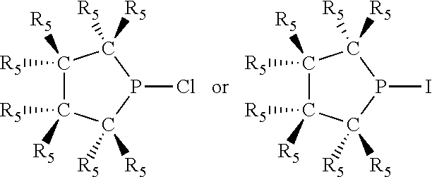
C1([R5])([R5])C([R5])([R5])C([R5])([R5])P(Cl)C1([R5])[R5].C1([R5])([R5])C([R5])([R5])C([R5])([R5])P(I)C1([R5])[R5]
